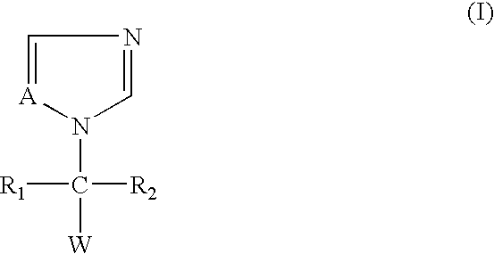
N1(C([W])([R2])[R1])[A]=CN=C1
